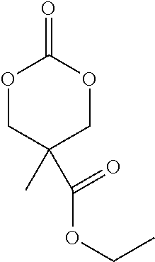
O1CC(C)(C(=O)OCC)COC1=O
